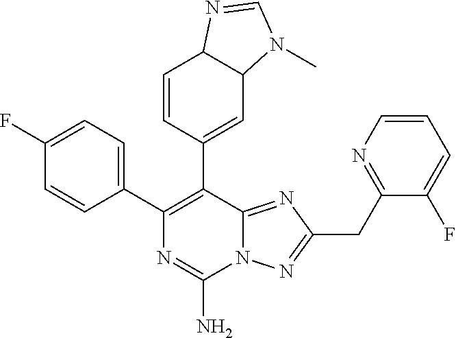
N12C(=NC(CC3=NC=CC=C3F)=N1)C(C1=CC3C(C=C1)N=CN3C)=C(C1=CC=C(F)C=C1)N=C2N
